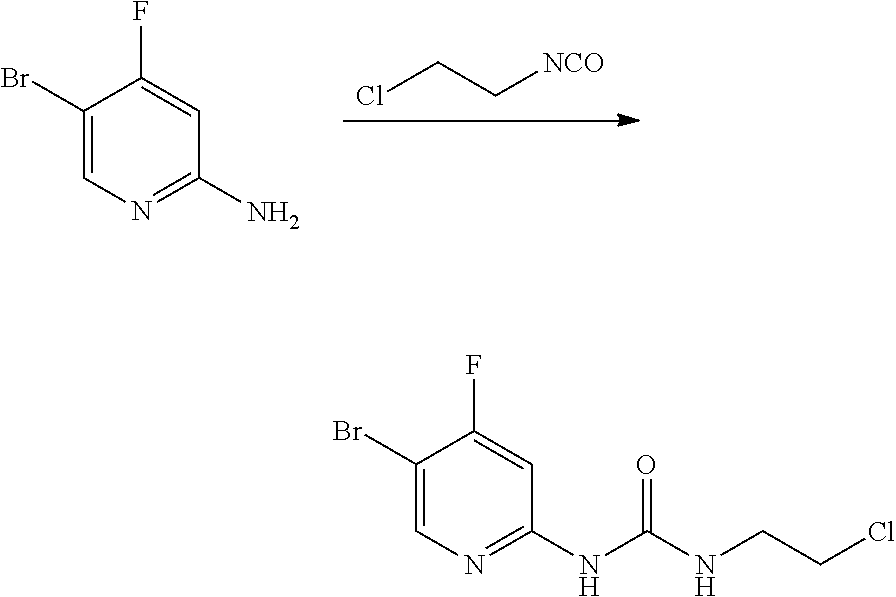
ClCC[NCO].C1(Br)=CN=C(N)C=C1F.C1(Br)=CN=C(NC(NCCCl)=O)C=C1F
